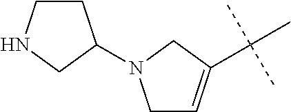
C1C=C(C(C)(C)C)CN1C1CCNC1
